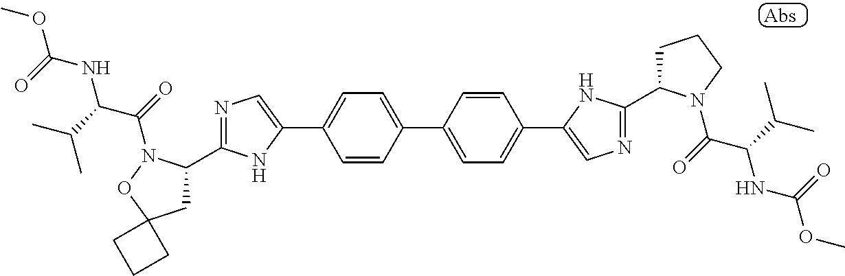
C1=CC(C2=CC=C(C3=CN=C(C4CCCN4C(=O)C(C(C)C)NC(=O)OC)N3)C=C2)=CC=C1C1=CN=C(C2CC3(ON2C(C(NC(OC)=O)C(C)C)=O)CCC3)N1
